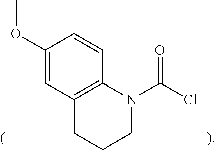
C1(OC)=CC2=C(C=C1)N(C(Cl)=O)CCC2
